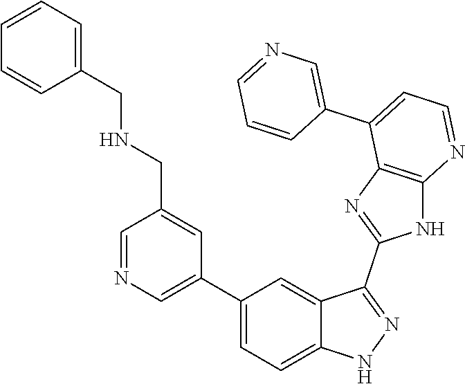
C1=NC=C(C2=CC=C3C(=C2)C(C2=NC4=C(N2)N=CC=C4C2=CN=CC=C2)=NN3)C=C1CNCC1=CC=CC=C1
